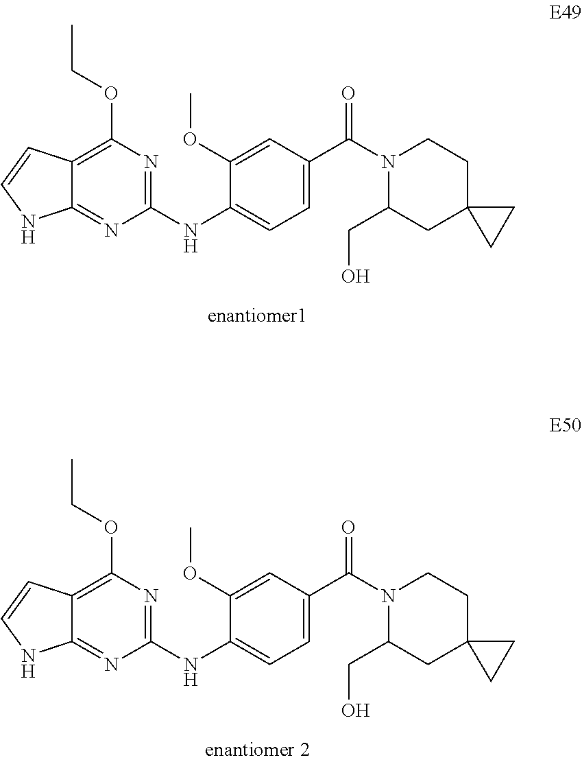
C12=NC(NC3=CC=C(C(N4C(CO)CC5(CC4)CC5)=O)C=C3OC)=NC(OCC)=C1C=CN2.C12=NC(NC3=CC=C(C(N4C(CO)CC5(CC4)CC5)=O)C=C3OC)=NC(OCC)=C1C=CN2
